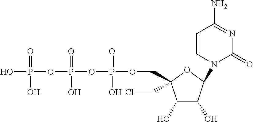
C1(O)C(O)C(N2C(=O)N=C(N)C=C2)OC1(CCl)COP(OP(OP(O)(=O)O)(=O)O)(=O)O
